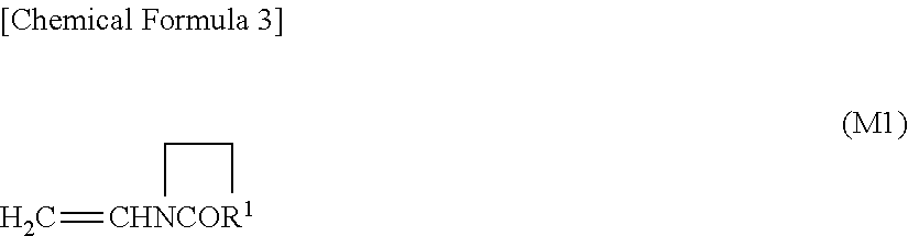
[CHNCOR1]1(=C)CC1
